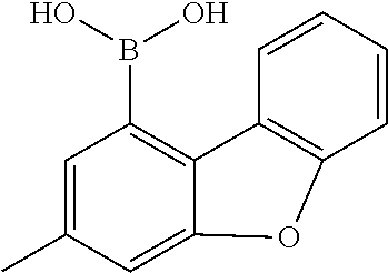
C1=C(C)C=C2C(=C1B(O)O)C1=C(C=CC=C1)O2
